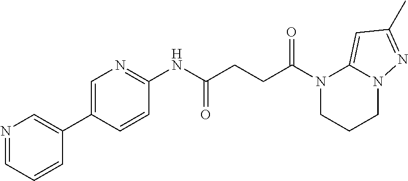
N1(C(=O)CCC(=O)NC2=NC=C(C3=CN=CC=C3)C=C2)CCCN2C1=CC(C)=N2
